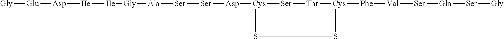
[Gly][Glu][Asp][IIe][IIe][Gly][Ala][Ser][Ser][Asp][Cys]1[Ser][Thr][Cys]([Phe][Val][Ser][Gln][Ser][Gly])SS1
